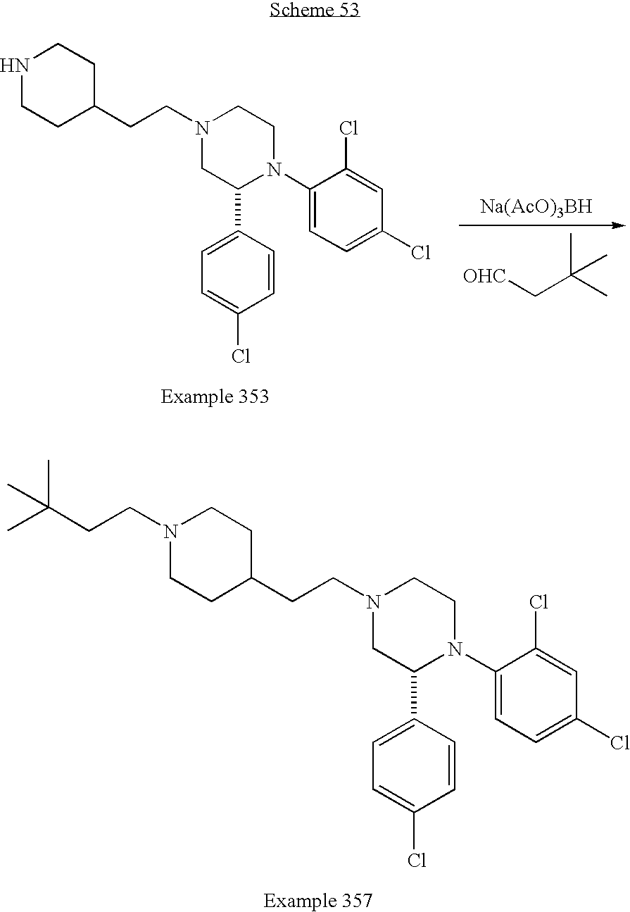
N1CCC(CCN2CC(C3=CC=C(Cl)C=C3)N(C3=CC=C(Cl)C=C3Cl)CC2)CC1.[OHC]CC(C)(C)C.[Na(AcO)3BH].N1(CCC(C)(C)C)CCC(CCN2CC(C3=CC=C(Cl)C=C3)N(C3=CC=C(Cl)C=C3Cl)CC2)CC1
